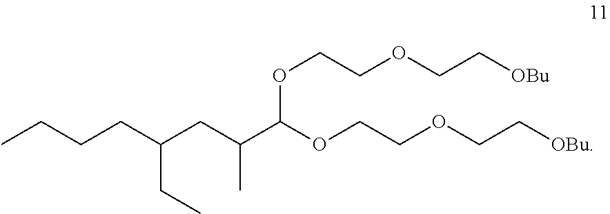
O(CCOCC[OBu])C(C(CC(CC)CCCC)C)OCCOCC[OBu]
